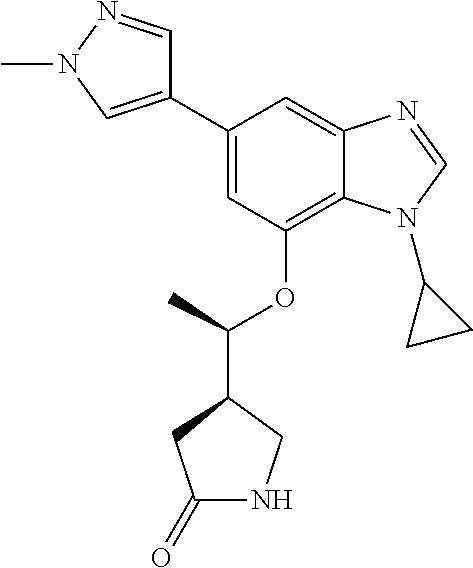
C1(C2=CN(C)N=C2)=CC(OC(C2CC(=O)NC2)C)=C2C(=C1)N=CN2C1CC1
